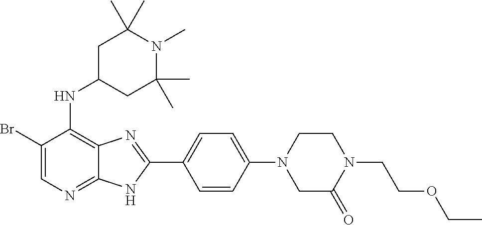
BrC1=CN=C2C(=C1NC1CC(C)(C)N(C)C(C)(C)C1)N=C(C1=CC=C(N3CC(=O)N(CCOCC)CC3)C=C1)N2
